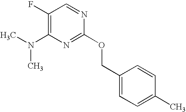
C1(F)=C(N(C)C)N=C(OCC2=CC=C(C)C=C2)N=C1
